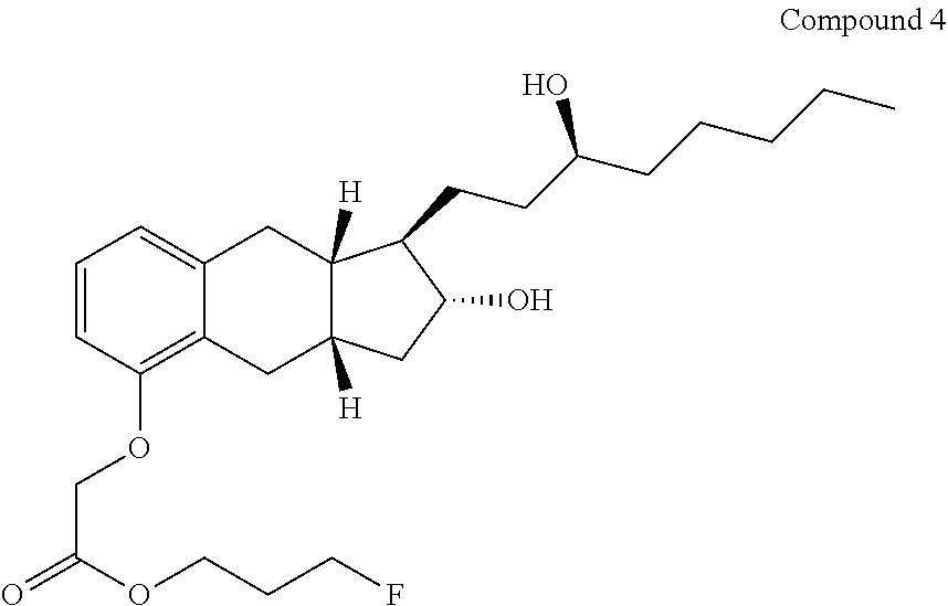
C1=CC(OCC(=O)OCCCF)=C2C(=C1)CC1([H])C([H])(C2)CC(O)C1CCC(CCCCC)O
